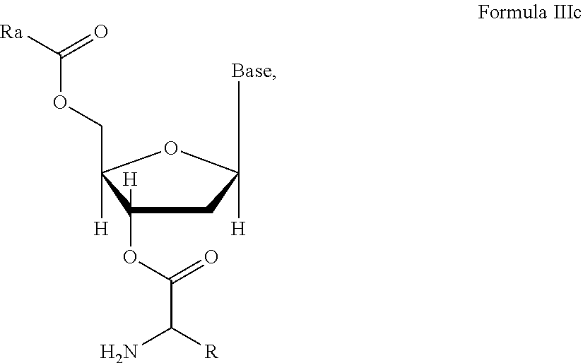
C1C([H])(OC(C(N)[R])=O)C(COC([Ra])=O)([H])OC1([Base])[H]
